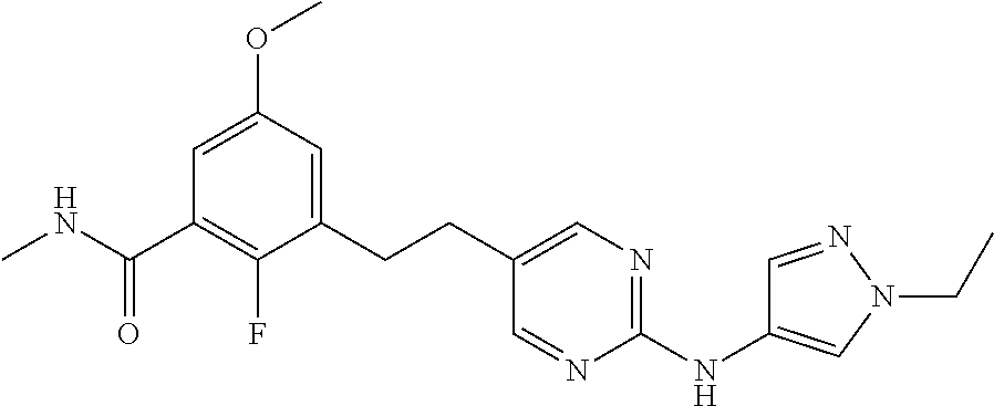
C1(CCC2=CN=C(NC3=CN(CC)N=C3)N=C2)=CC(OC)=CC(C(NC)=O)=C1F
